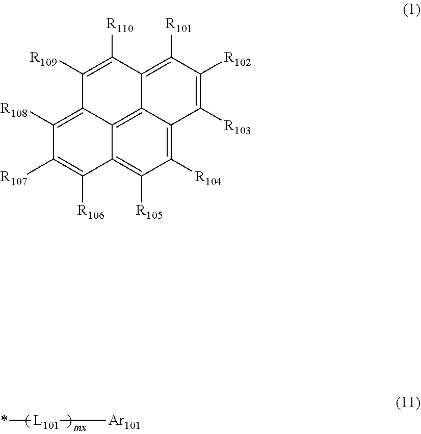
*[L101]C[Ar101].C12=C3C4=C([R105])C([R104])=C1C([R103])=C([R102])C([R101])=C2C([R110])=C([R109])C3=C([R108])C([R107])=C4[R106]
